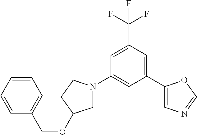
C1=C(C(F)(F)F)C=C(C2=CN=CO2)C=C1N1CC(OCC2=CC=CC=C2)CC1
